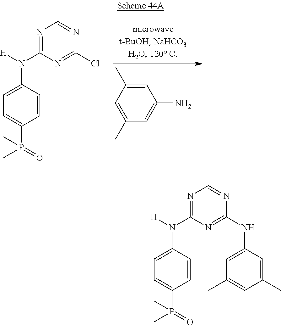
C1=C(C)C=C(N)C=C1C.C1=CC(N([H])C2=NC=NC(Cl)=N2)=CC=C1P(C)(C)=O.C1=CC(N([H])C2=NC=NC(NC3=CC(C)=CC(C)=C3)=N2)=CC=C1P(C)(C)=O
